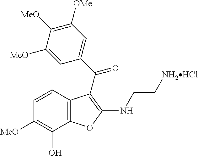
C12=C(C(O)=C([MeO])C=C1)OC(NCC[NH2HCl])=C2C(C1=CC([OMe])=C([MeO])C([MeO])=C1)=O
